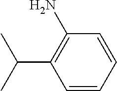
C1=CC=CC(N)=C1C(C)C
